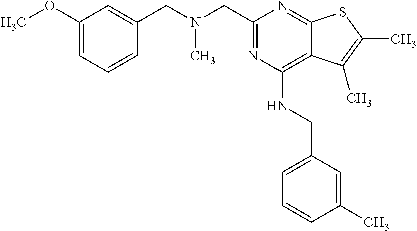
C1(OC)=CC=CC(CN(CC2=NC(NCC3=CC=CC(C)=C3)=C3C(=N2)SC(C)=C3C)C)=C1
